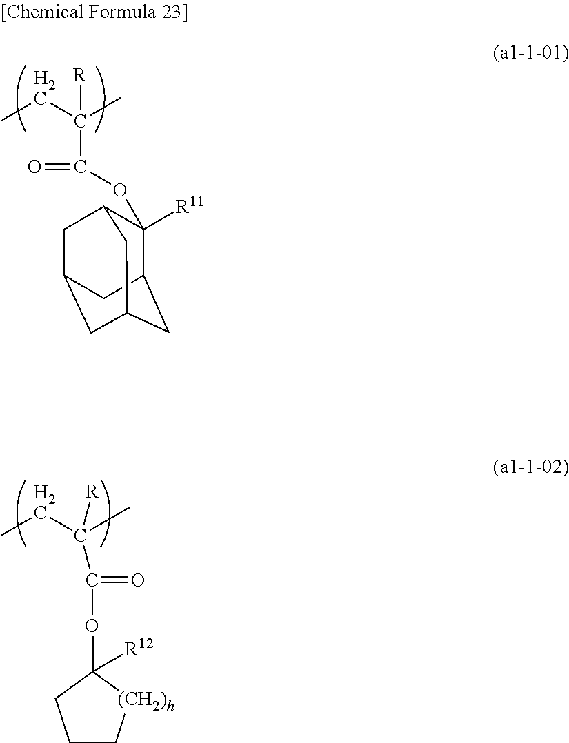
CCC(C)(C(=O)OC1([R11])C2CC3CC(CC1C3)C2)[R].CCC(C)([R])C(OC1([R12])CCC[(CH2)h]1)=O
